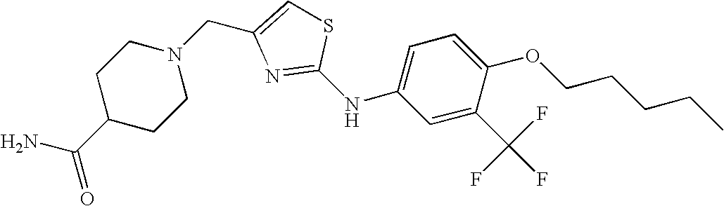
C1C(C(N)=O)CCN(CC2=CSC(NC3=CC=C(OCCCCC)C(C(F)(F)F)=C3)=N2)C1
